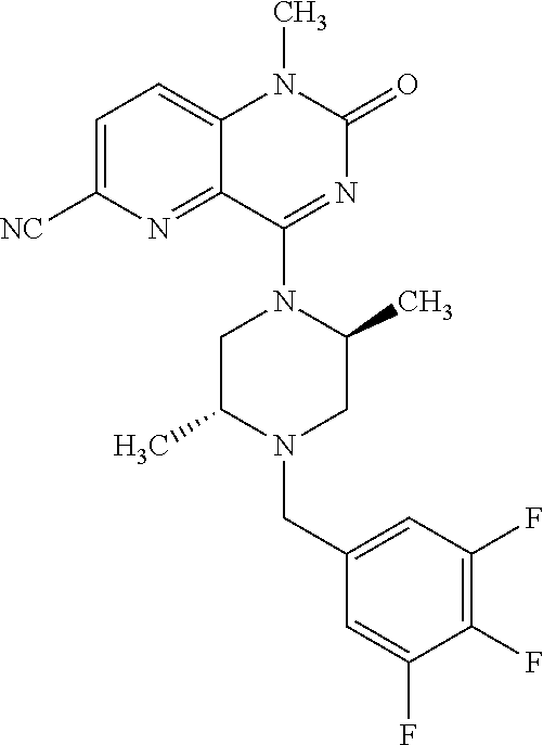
C1=C([NC])N=C2C(=C1)N(C)C(=O)N=C2N1CC(C)N(CC2=CC(F)=C(F)C(F)=C2)CC1C
